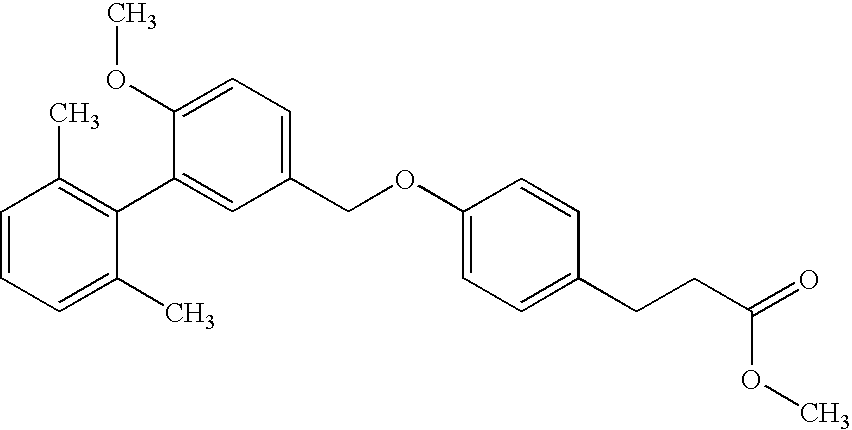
C1(COC2=CC=C(CCC(=O)OC)C=C2)=CC=C(OC)C(C2=C(C)C=CC=C2C)=C1
